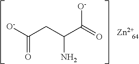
[O-]C(CC(C(=O)[O-])N)=O.[Zn]
